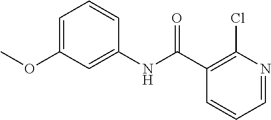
C1=NC(Cl)=C(C(NC2=CC(OC)=CC=C2)=O)C=C1
